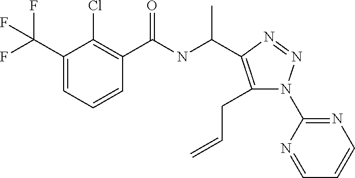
C1(C(F)(F)F)=CC=CC(C(NC(C2=C(CC=C)N(C3=NC=CC=N3)N=N2)C)=O)=C1Cl
